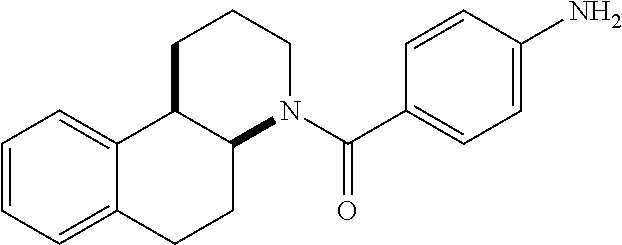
C1=C(N)C=CC(C(N2CCCC3C2CCC2=CC=CC=C32)=O)=C1
